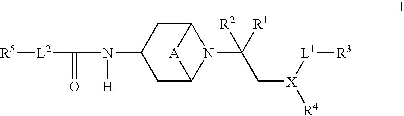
[R5][L2]C(=O)N(C1CC2N(C([R1])([R2])C[X]([L1][R3])[R4])C(C1)[A]2)[H]
